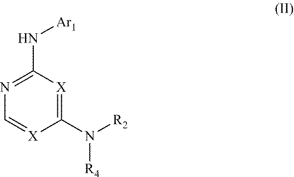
C1(N([R2])[R4])=[X]C(N[Ar1])=NC=[X]1
